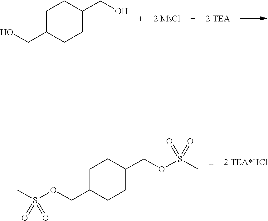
OCC1CCC(CO)CC1.S(C)(=O)(=O)OCC1CCC(COS(C)(=O)=O)CC1
